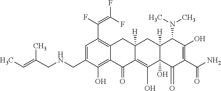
C12=C(O)C(CNCC(=CC)C)=CC(C(=C(F)F)F)=C1CC1([H])C(=C(O)C3(O)C([H])(C1)C(N(C)C)C(O)=C(C(N)=O)C3=O)C2=O
